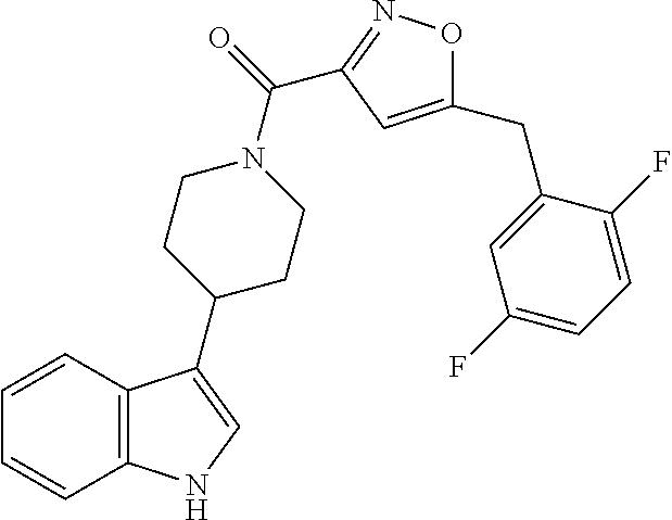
C12=C(C=CC=C1)C(C1CCN(C(=O)C3=NOC(CC4=CC(F)=CC=C4F)=C3)CC1)=CN2
